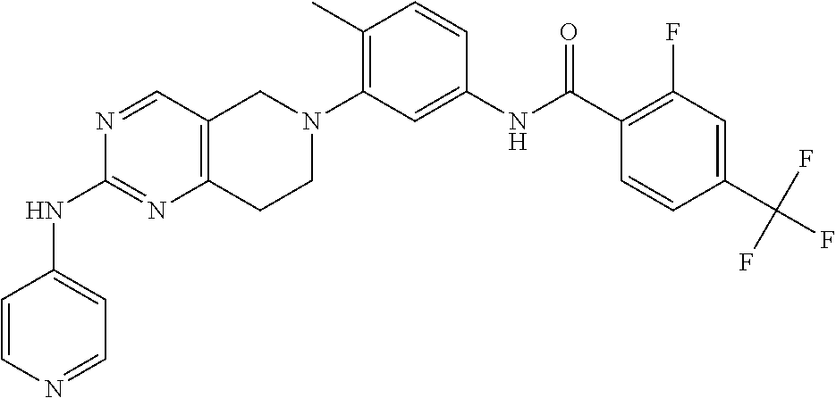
N1=CC2=C(N=C1NC1=CC=NC=C1)CCN(C1=C(C)C=CC(NC(C3=C(F)C=C(C(F)(F)F)C=C3)=O)=C1)C2
